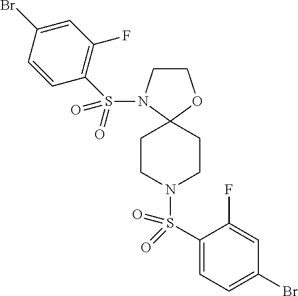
C1CN(S(=O)(=O)C2=C(F)C=C(Br)C=C2)C2(O1)CCN(S(C1=CC=C(Br)C=C1F)(=O)=O)CC2
